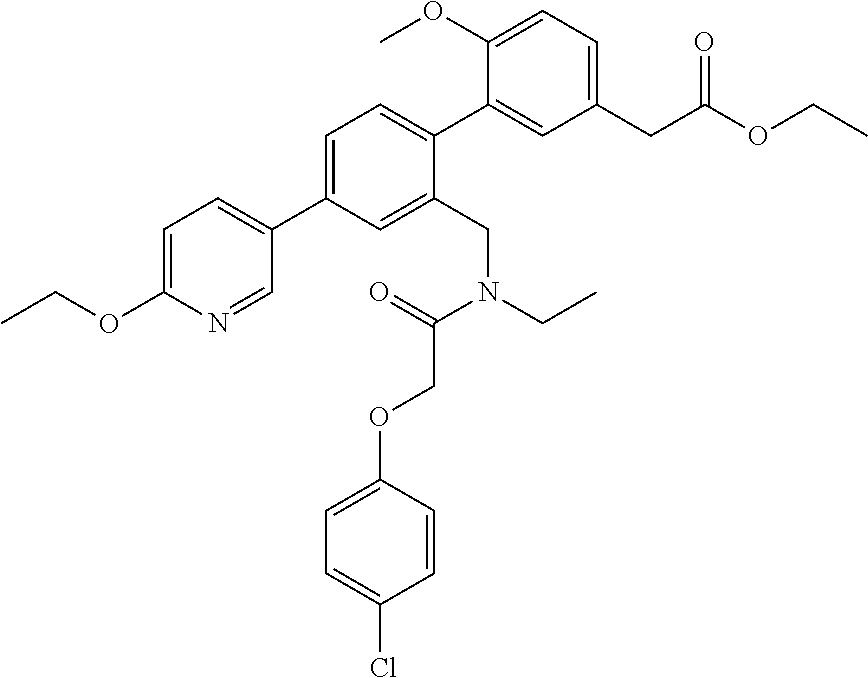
C1(OC)=CC=C(CC(OCC)=O)C=C1C1=CC=C(C2=CC=C(OCC)N=C2)C=C1CN(CC)C(COC1=CC=C(Cl)C=C1)=O
